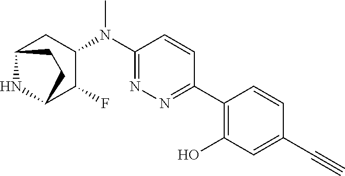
C1(N(C2CC3NC(C2F)CC3)C)=NN=C(C2=C(O)C=C(C#C)C=C2)C=C1
